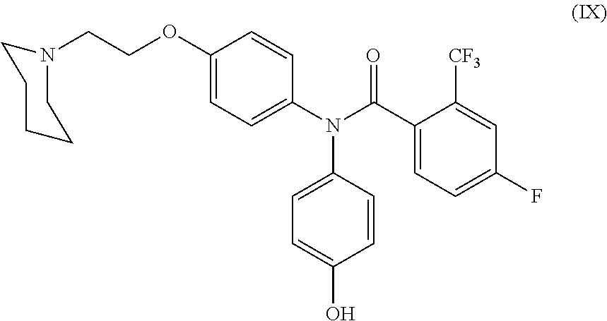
N(C1=CC=C(O)C=C1)(C1=CC=C(OCCN2CCCCC2)C=C1)C(C1=CC=C(F)C=C1[CF3])=O
